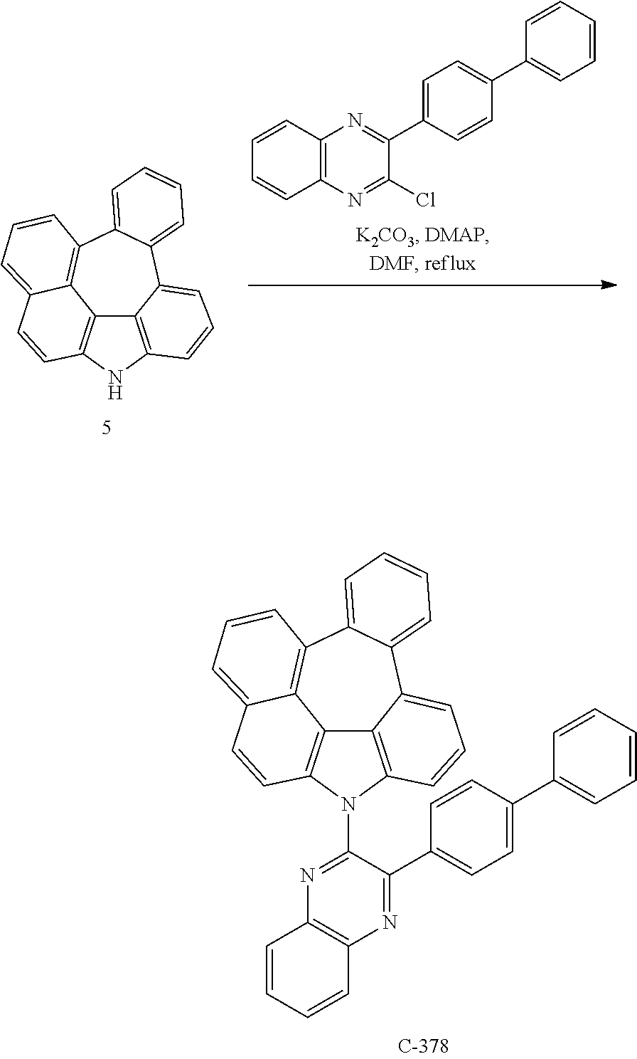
C12=C(C=CC=C1)N=C(N1C3=C4C5=C1C=CC1=CC=CC(=C51)C1=CC=CC=C1C4=CC=C3)C(C1=CC=C(C3=CC=CC=C3)C=C1)=N2.C12=C3NC4=C1C(=CC=C4)C1=CC=CC=C1C1=C2C(=CC=C1)C=C3.C1=CC2=C(C=C1)N=C(Cl)C(C1=CC=C(C3=CC=CC=C3)C=C1)=N2
